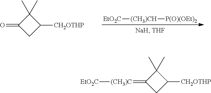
[EtO2C][(CH3)CH][P(O)(OEt)2].C1(C)(C)C(=O)CC1[CH2OTHP].C1(C)(C)C(=[(CH3)C][EtO2C])CC1[CH2OTHP]
